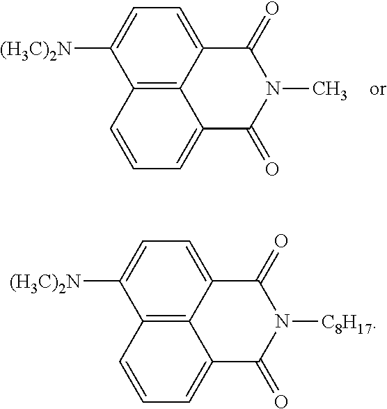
C12=C3C(=CC=C1[(H3C)2N])C(=O)N(C)C(=O)C3=CC=C2.C12=C3C(=CC=C1[(H3C)2N])C(=O)N([C8H17])C(=O)C3=CC=C2
